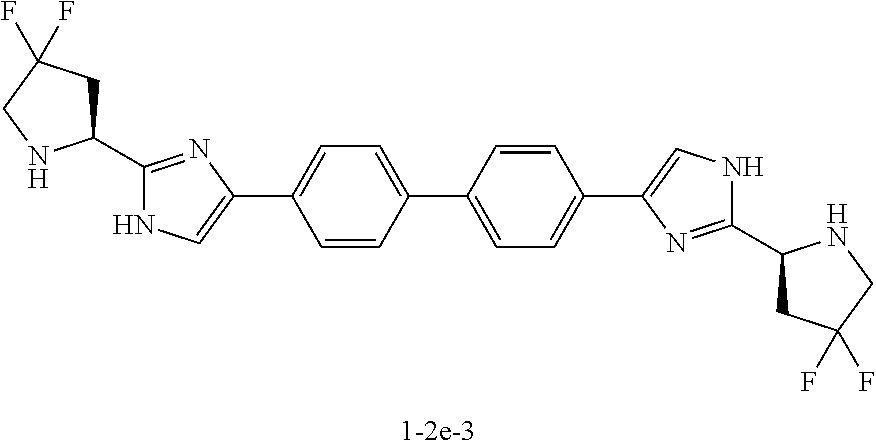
C1=C(C2=CNC(C3CC(F)(F)CN3)=N2)C=CC(C2=CC=C(C3=CNC(C4CC(F)(F)CN4)=N3)C=C2)=C1
